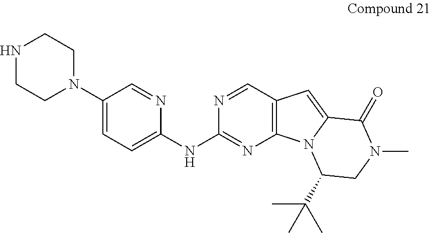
C1(N2CCNCC2)=CC=C(NC2=NC3=C(C=N2)C=C2N3C(C(C)(C)C)CN(C)C2=O)N=C1
